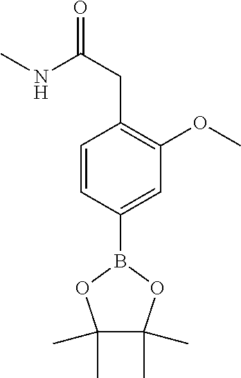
C1=C(B2OC(C)(C)C(C)(C)O2)C=CC(CC(NC)=O)=C1OC
